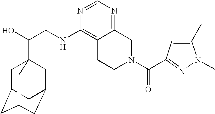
C(CNC1=C2C(=NC=N1)CN(C(=O)C1=NN(C)C(C)=C1)CC2)(O)C12CC3CC(CC(C1)C3)C2
